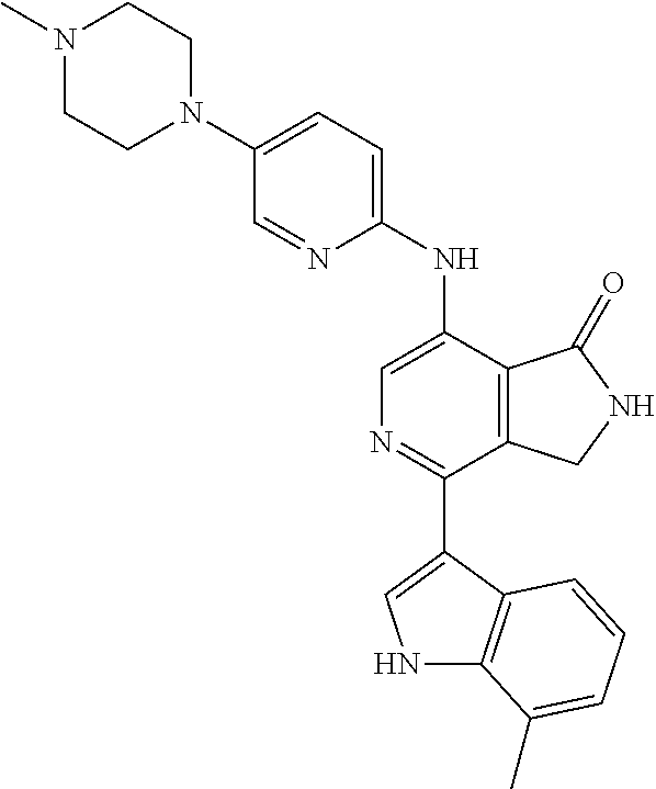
N1(C)CCN(C2=CC=C(NC3=CN=C(C4=CNC5=C4C=CC=C5C)C4=C3C(=O)NC4)N=C2)CC1
